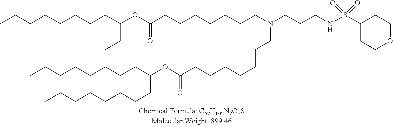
CCCCCCCCC(OC(CCCCCCCN(CCCNS(C1CCOCC1)(=O)=O)CCCCCCCC(OC(CCCCCCCC)CCCCCCCC)=O)=O)CC
